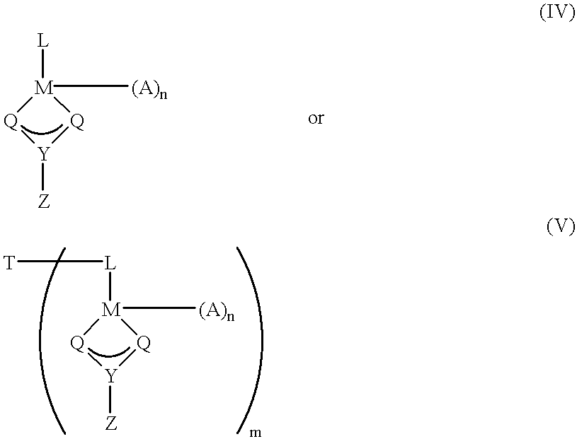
[Y]1([Z])[Q][M]([L])([(A)n])[Q]1.[Y]1([Z])[Q][M]([L][T])([(A)n])[Q]1
